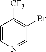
C1=CN=CC(Br)=C1[CF3]
